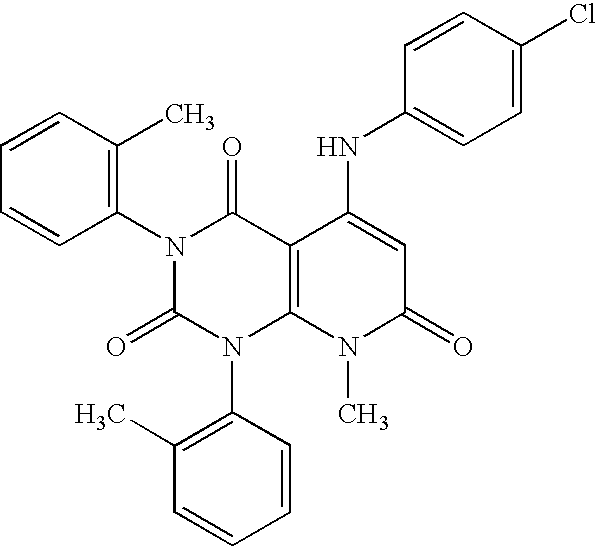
N1(C2=C(C)C=CC=C2)C(=O)N(C2=C(C)C=CC=C2)C2=C(C1=O)C(NC1=CC=C(Cl)C=C1)=CC(=O)N2C
